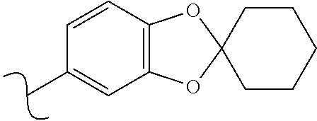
C12=C(C=CC(C)=C1)OC1(O2)CCCCC1
